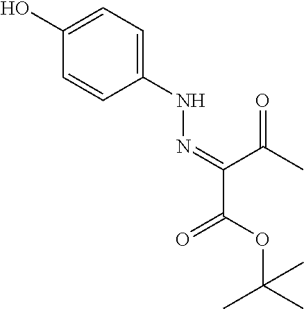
C1(NN=C(C(C)=O)C(OC(C)(C)C)=O)=CC=C(O)C=C1
